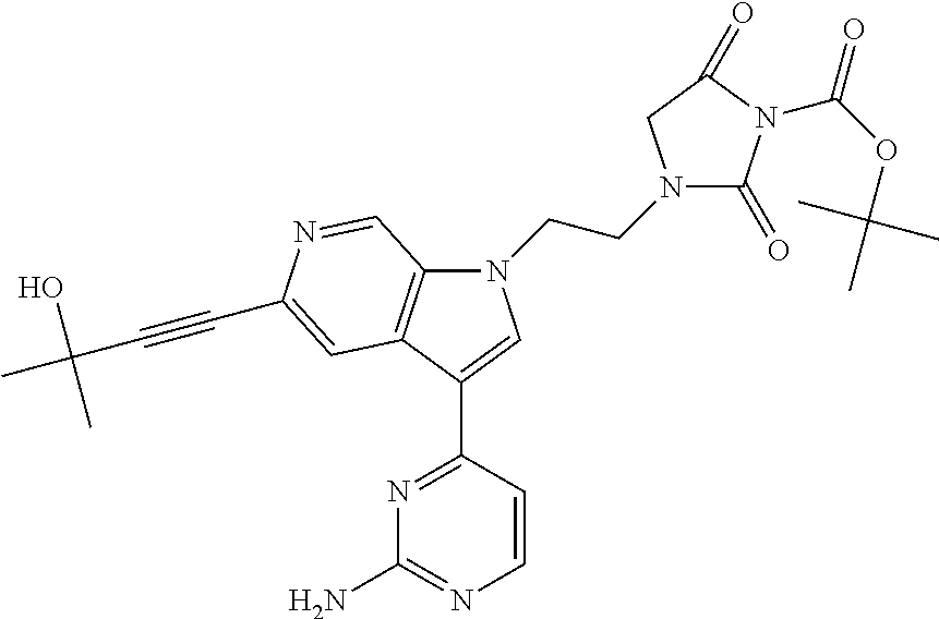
N1=C(C2=CN(CCN3C(=O)N(C(OC(C)(C)C)=O)C(=O)C3)C3=C2C=C(C#CC(C)(O)C)N=C3)C=CN=C1N
